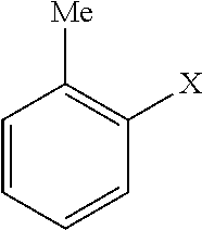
C1=CC=CC([X])=C1[Me]
